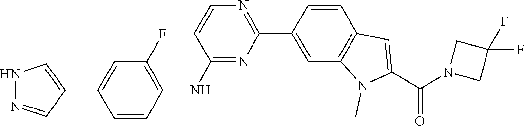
N1(C(C2=CC3=C(N2C)C=C(C2=NC=CC(NC4=C(F)C=C(C5=CNN=C5)C=C4)=N2)C=C3)=O)CC(F)(F)C1
